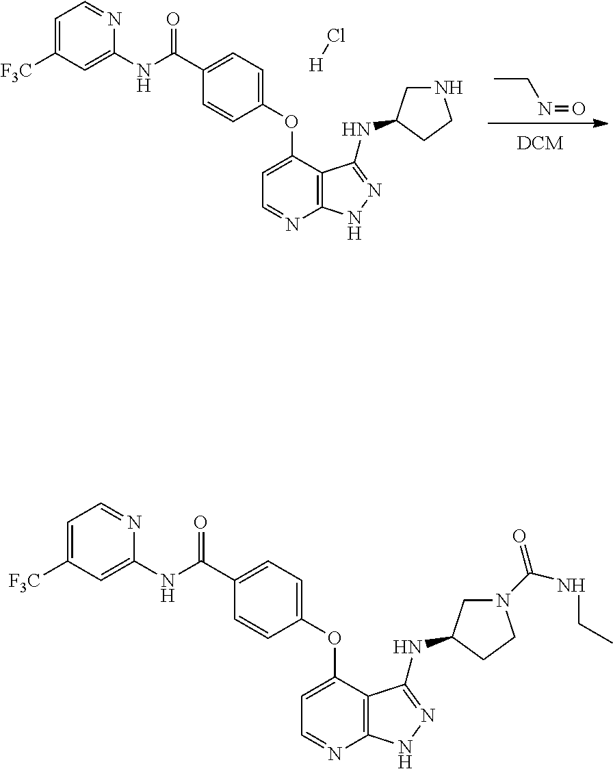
CCN=O.C1=NC(NC(C2=CC=C(OC3=CC=NC4=C3C(NC3CNCC3)=NN4)C=C2)=O)=CC([F3C])=C1.Cl[H].C1=NC(NC(C2=CC=C(OC3=CC=NC4=C3C(NC3CN(C(NCC)=O)CC3)=NN4)C=C2)=O)=CC([F3C])=C1
